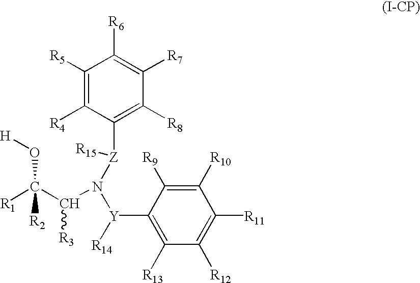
C1([R5])=C([R4])C([Z](N([Y]([R14])C2=C([R13])C([R12])=C([R11])C([R10])=C2[R9])C(C([R1])(O[H])[R2])[R3])[R15])=C([R8])C([R7])=C1[R6]
